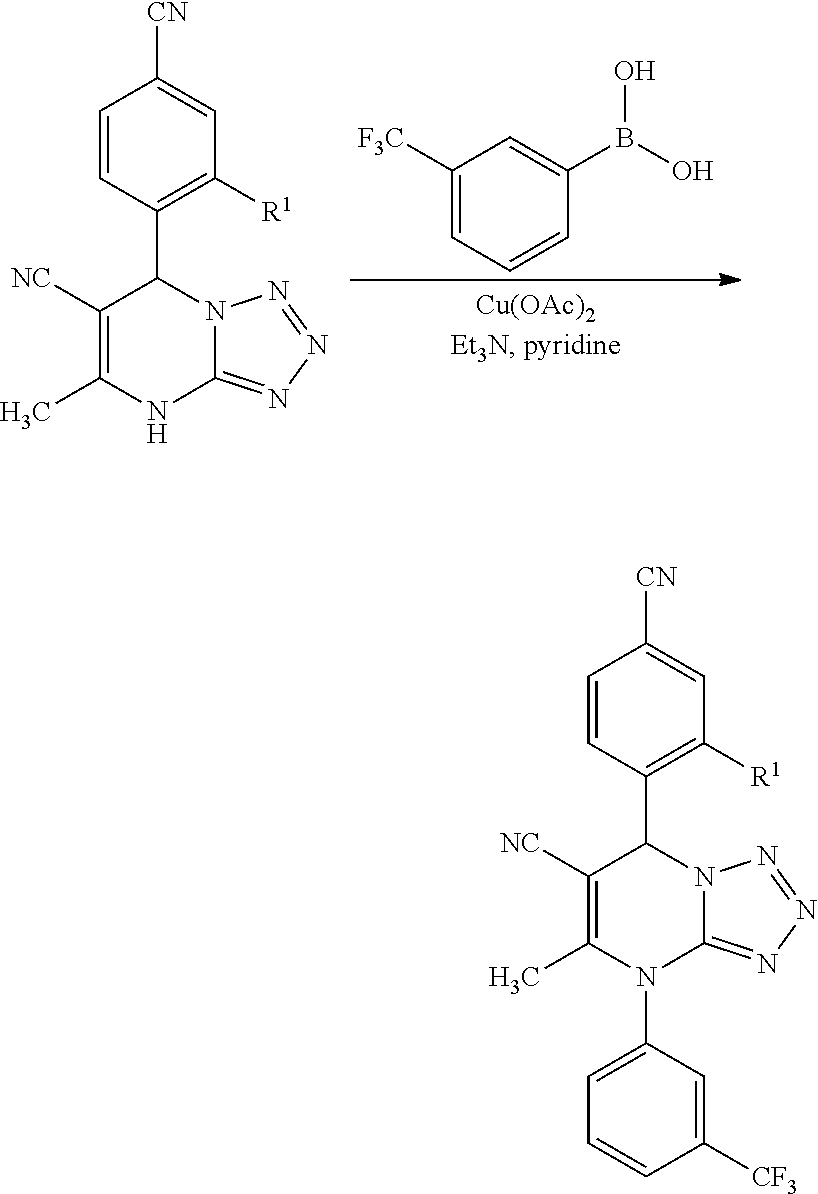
C1([F3C])=CC=CC(B(O)O)=C1.C1=CC(C2C([NC])=C(C)NC3=NN=NN23)=C([R1])C=C1[CN].C1=CC(C2C([NC])=C(C)N(C3=CC=CC([CF3])=C3)C3=NN=NN23)=C([R1])C=C1[CN]
